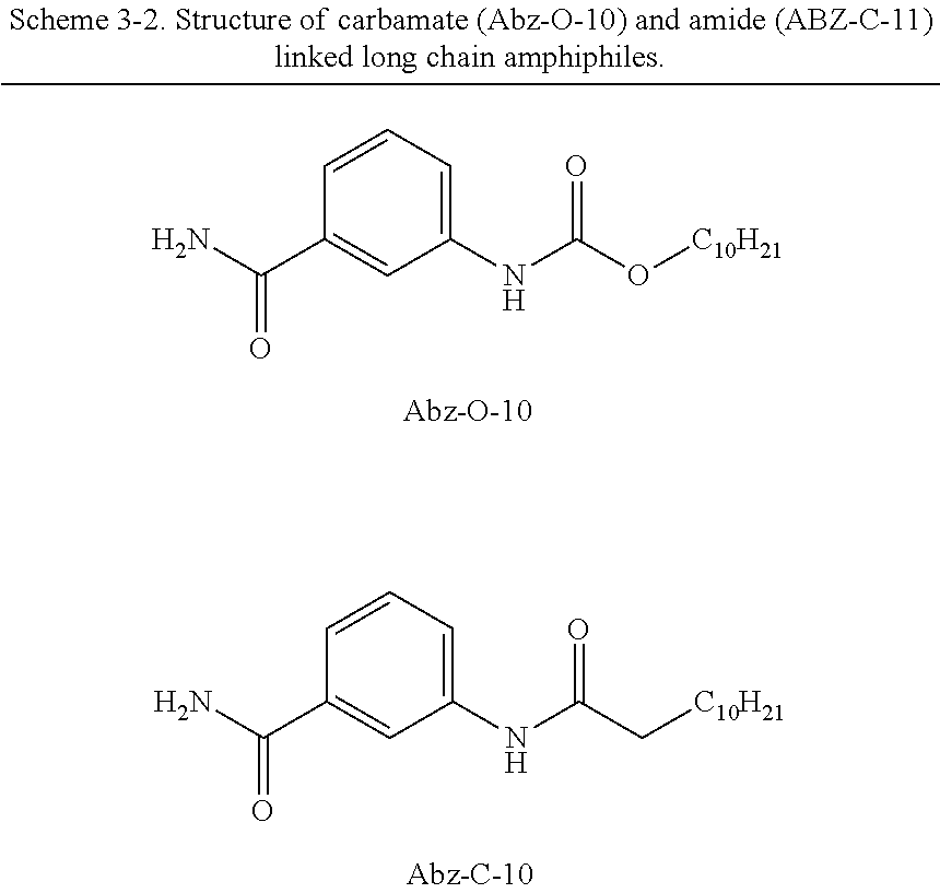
C1(NC(=O)C[C10H21])=CC=CC(C(N)=O)=C1.C1(NC(=O)O[C10H21])=CC=CC(C(N)=O)=C1
